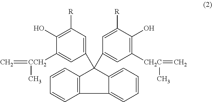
C12=CC=CC=C1C(C1=CC([CH2C](=C)C)=C(O)C([R])=C1)(C1=CC([R])=C(O)C([CCH2](=C)C)=C1)C1=C2C=CC=C1
